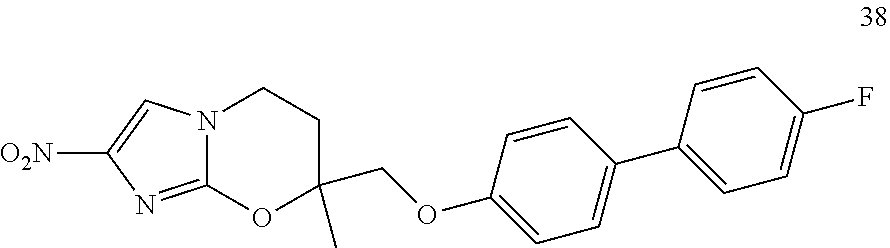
C1CN2C(=NC([O2N])=C2)OC1(COC1=CC=C(C2=CC=C(F)C=C2)C=C1)C
